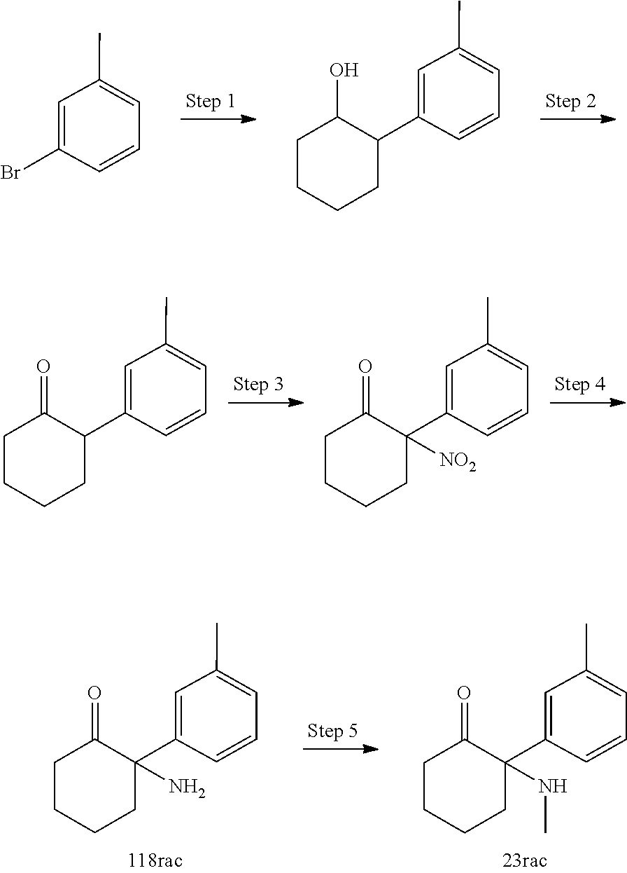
C1=CC=C(C)C=C1C1CCCCC1O.C1=CC=C(C)C=C1Br.C1=CC=C(C)C=C1C1CCCCC1=O.C1=CC=C(C)C=C1C1([NO2])CCCCC1=O.C1=CC=C(C)C=C1C1(NC)CCCCC1=O.C1=CC=C(C)C=C1C1(N)CCCCC1=O
